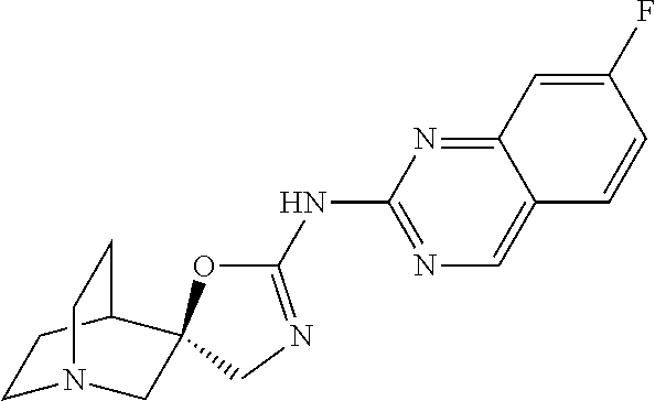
C1(NC2=NC=C3C(=N2)C=C(F)C=C3)=NCC2(O1)CN1CCC2CC1
